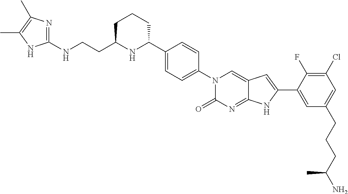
C(CC1NC(C2=CC=C(N3C(=O)N=C4C(=C3)C=C(C3=CC(CCCC(N)C)=CC(Cl)=C3F)N4)C=C2)CCC1)NC1=NC(C)=C(C)N1
